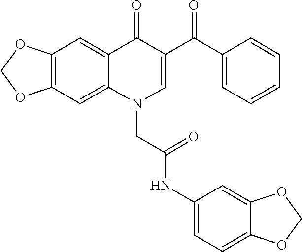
C12=C(C=C3C(=C1)C(=O)C(C(C1=CC=CC=C1)=O)=CN3CC(NC1=CC=C3C(=C1)OCO3)=O)OCO2
